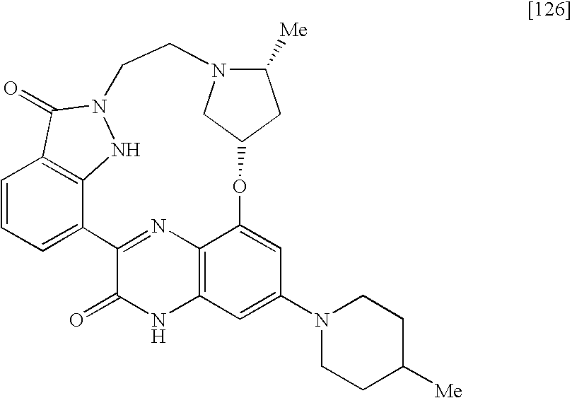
C1=CC=C2C3=C1C(=O)N(N3)CCN1C([Me])CC(OC3=CC(N4CCC([Me])CC4)=CC4=C3N=C2C(=O)N4)C1
